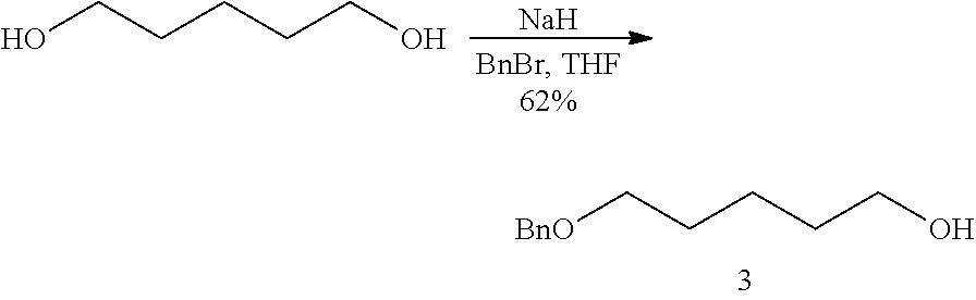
C(CCCO)CO.[Na].C(CCCO)C[BnO]
